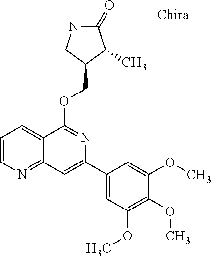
C1=CN=C2C(=C1)C(OCC1C(C)C(=O)NC1)=NC(C1=CC(OC)=C(OC)C(OC)=C1)=C2
